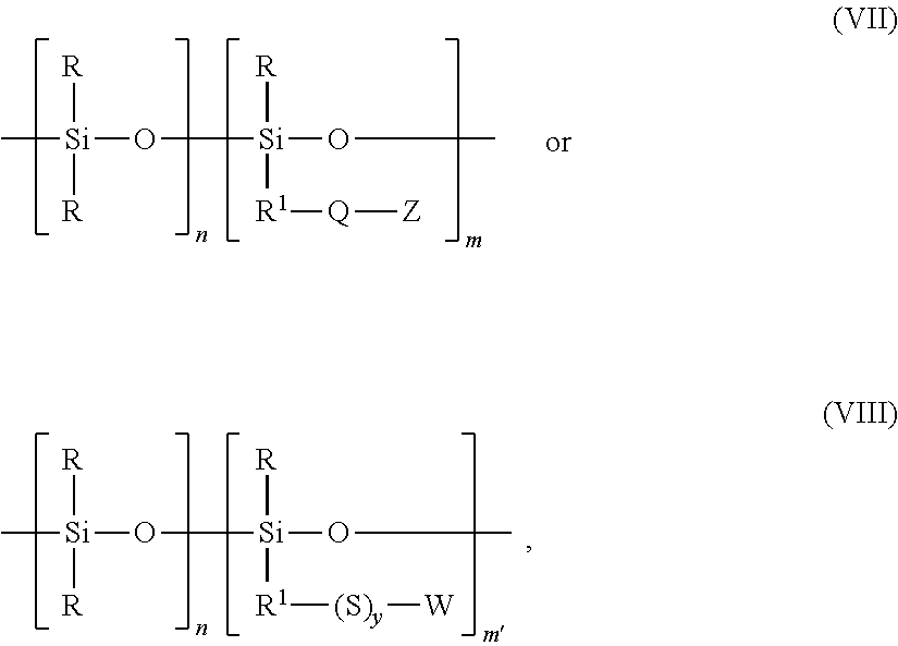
C[Si](O[Si](OC)([R])[R1][Q][Z])([R])[R].C[Si](O[Si](OC)([R])[R1][(S)y][W])([R])[R]
